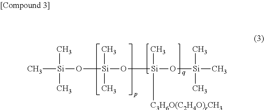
C[Si](O[Si](O[Si](O[Si](C)(C)C)(C)[C3H6O(C2H4O)rCH3])(C)C)(C)C
